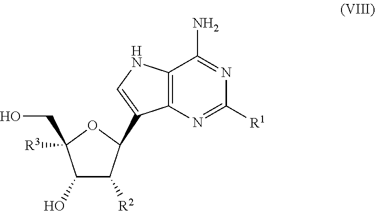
C1(O)C([R2])C(C2=CNC3=C2N=C([R1])N=C3N)OC1(CO)[R3]
